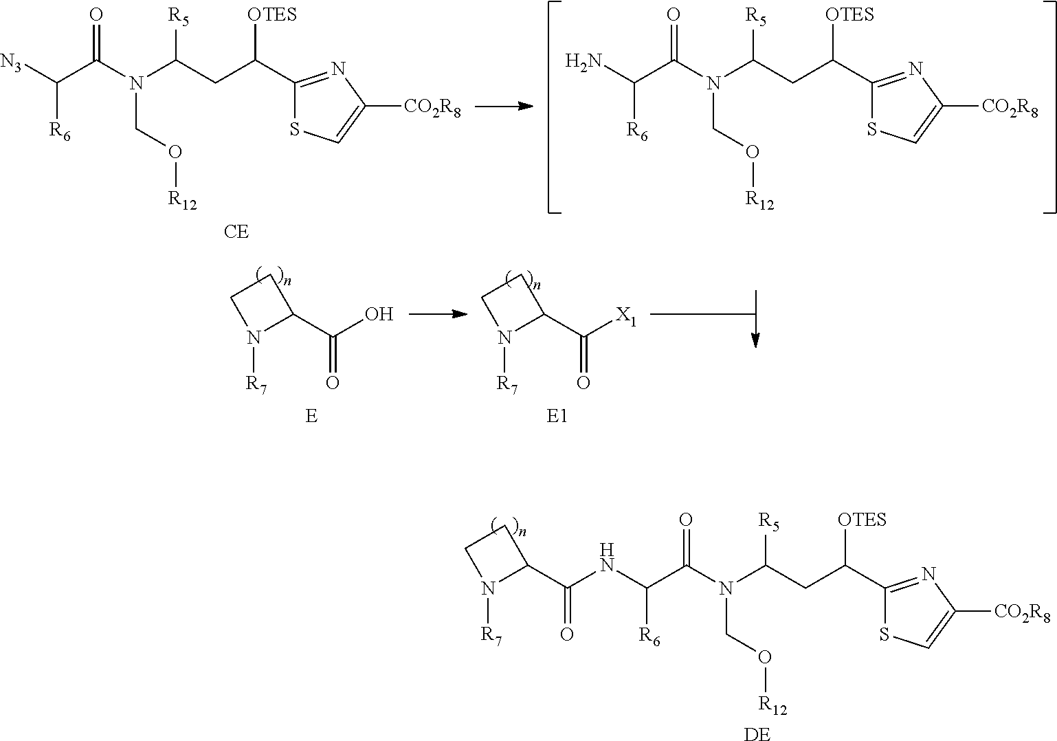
OC(=O)C1CCN1[R7].[X1]C(=O)C1CCN1[R7].[R6]C(C(=O)N(CO[R12])C([R5])CC([OTES])C1=NC([CO2R8])=CS1)[N3].[R6]C(C(=O)N(CO[R12])C([R5])CC([OTES])C1=NC([CO2R8])=CS1)N.[CE].[R6]C(C(=O)N(CO[R12])C([R5])CC([OTES])C1=NC([CO2R8])=CS1)NC(=O)C1CCN1[R7].[DE]
